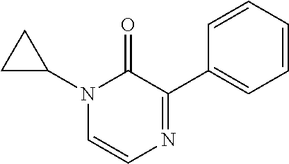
C1C(N2C=CN=C(C3=CC=CC=C3)C2=O)C1
